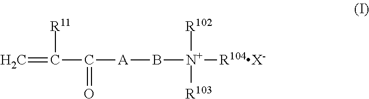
C=C(C([A]B[N+]([R104X-])([R102])[R103])=O)[R11]
